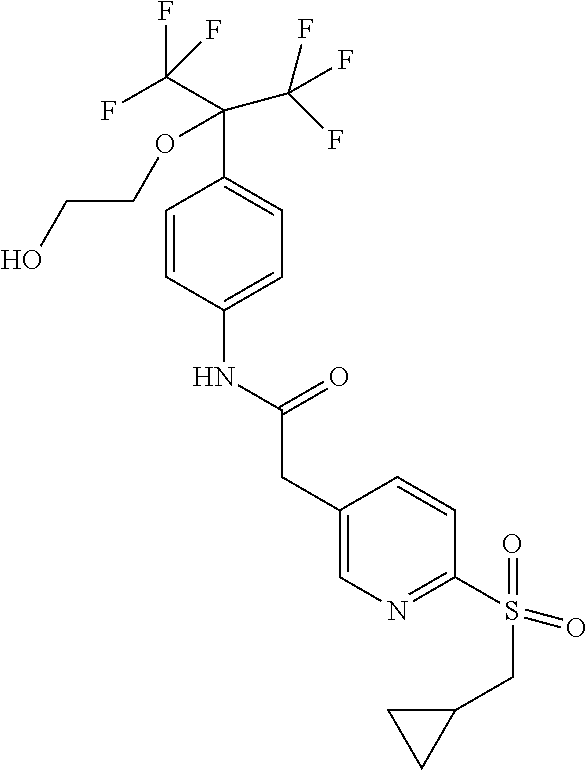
C1=CC(NC(CC2=CN=C(S(=O)(CC3CC3)=O)C=C2)=O)=CC=C1C(C(F)(F)F)(OCCO)C(F)(F)F
